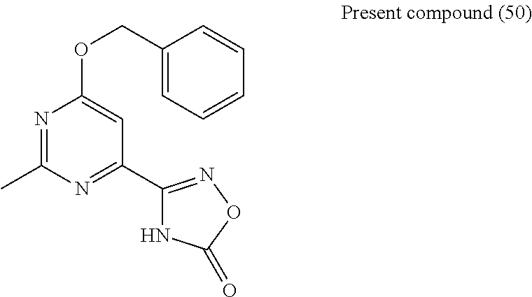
O(CC1=CC=CC=C1)C1=CC(C2=NOC(=O)N2)=NC(C)=N1
